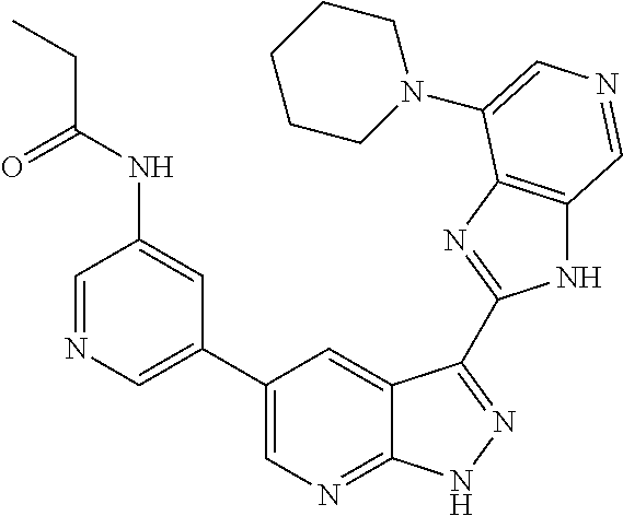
C1=NC=C(C2=CN=C3C(=C2)C(C2=NC4=C(N2)C=NC=C4N2CCCCC2)=NN3)C=C1NC(CC)=O
